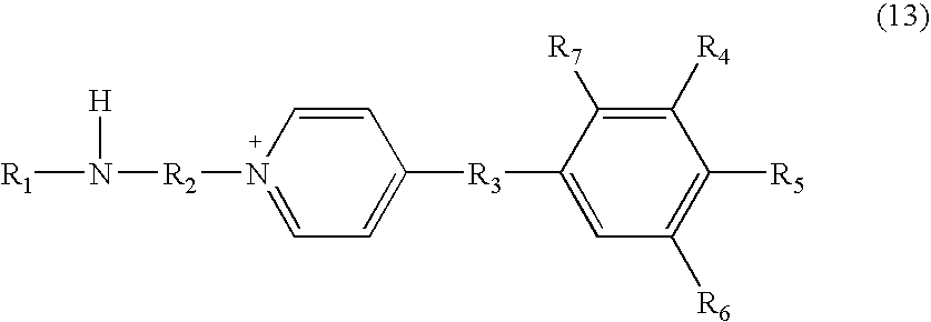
[R1]N([R2]N1=CC=C([R3]C2=CC([R6])=C([R5])C([R4])=C2[R7])C=C1)[H]
